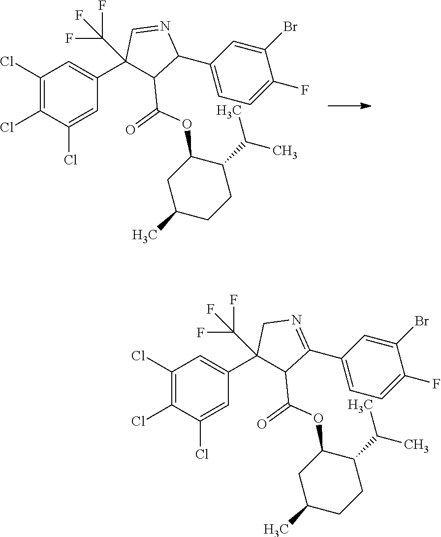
C1(Cl)=CC(C2(C(F)(F)F)C(C(=O)OC3CC(C)CCC3C(C)C)C(C3=CC=C(F)C(Br)=C3)N=C2)=CC(Cl)=C1Cl.C1(Cl)=CC(C2(C(F)(F)F)C(C(=O)OC3CC(C)CCC3C(C)C)C(C3=CC=C(F)C(Br)=C3)=NC2)=CC(Cl)=C1Cl
